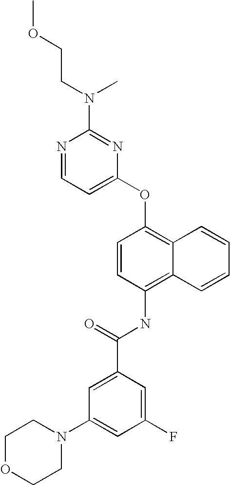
N1=CC=C(OC2=C3C(=C(NC(C4=CC(N5CCOCC5)=CC(F)=C4)=O)C=C2)C=CC=C3)N=C1N(CCOC)C
